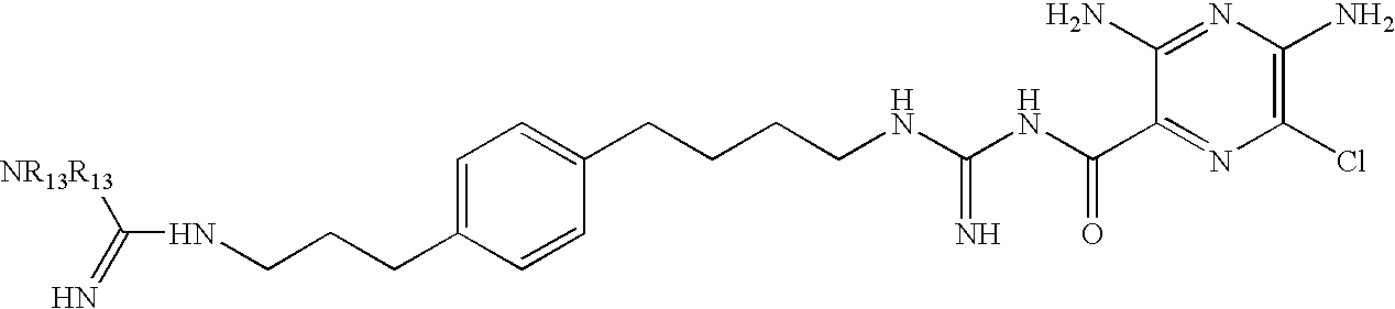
C(NCCCC1=CC=C(CCCCNC(NC(C2=NC(Cl)=C(N)N=C2N)=O)=N)C=C1)([NR13R13])=N
